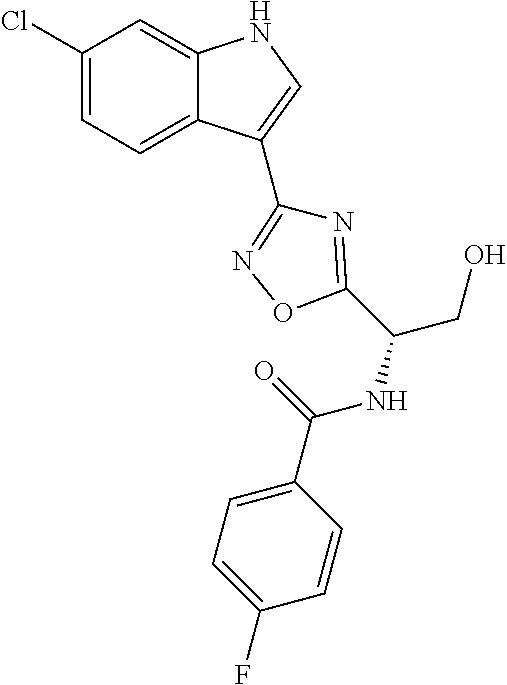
C1(Cl)=CC=C2C(=C1)NC=C2C1=NOC(C(NC(=O)C2=CC=C(F)C=C2)CO)=N1
